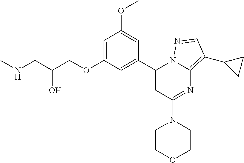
C1=C(OCC(CNC)O)C=C(C2=CC(N3CCOCC3)=NC3=C(C4CC4)C=NN23)C=C1OC
